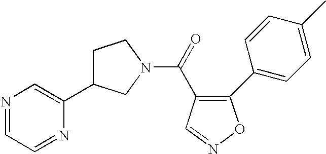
C1(C2=CC=C(C)C=C2)=C(C(=O)N2CC(C3=CN=CC=N3)CC2)C=NO1
